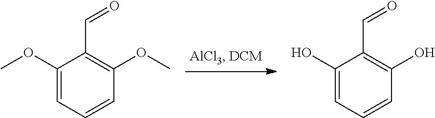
C1(OC)=CC=CC(OC)=C1C=O.C1(O)=CC=CC(O)=C1C=O
